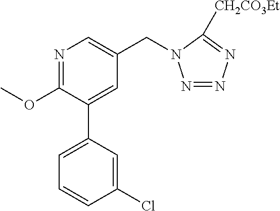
N1=C(OC)C(C2=CC=CC(Cl)=C2)=CC(CN2N=NN=C2[CH2CO3Et])=C1
